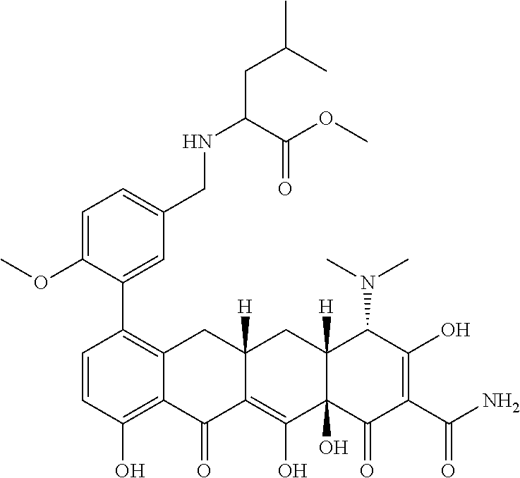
C1=CC(O)=C2C(=C1C1=CC(CNC(CC(C)C)C(OC)=O)=CC=C1OC)CC1([H])C(=C(O)C3(O)C([H])(C1)C(N(C)C)C(O)=C(C(N)=O)C3=O)C2=O
